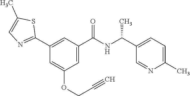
C1(C2=NC=C(C)S2)=CC(C(NC(C2=CC=C(C)N=C2)C)=O)=CC(OCC#C)=C1
